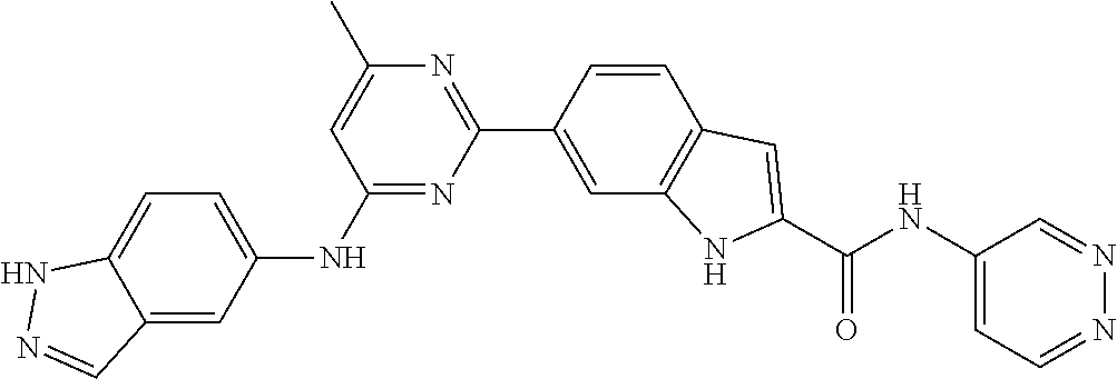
C1(NC2=CC=C3C(=C2)C=NN3)=NC(C2=CC3=C(C=C2)C=C(C(NC2=CC=NN=C2)=O)N3)=NC(C)=C1
